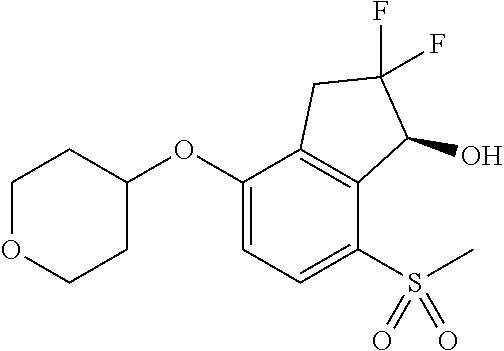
C1(OC2CCOCC2)=CC=C(S(C)(=O)=O)C2=C1CC(F)(F)C2O
